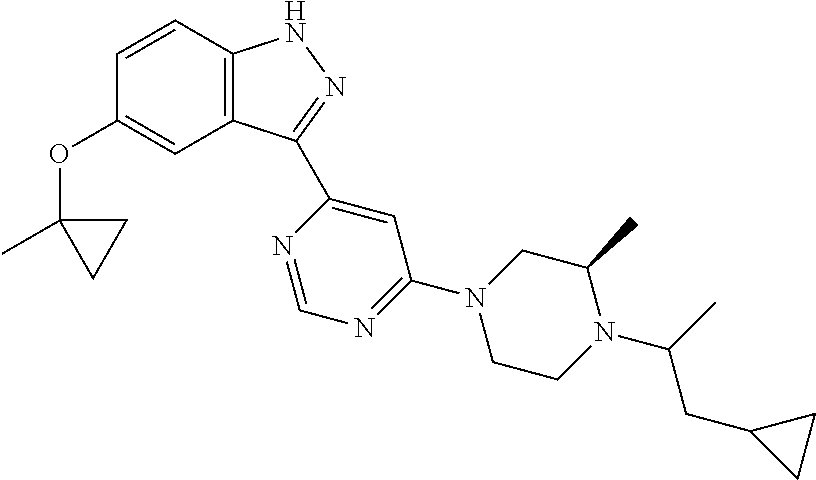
C1=CC2=C(C=C1OC1(C)CC1)C(C1=CC(N3CCN(C(CC4CC4)C)C(C)C3)=NC=N1)=NN2
